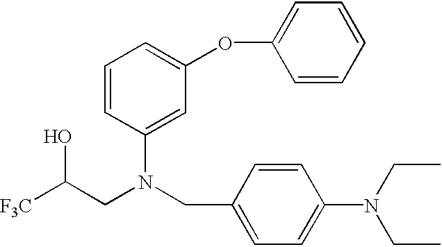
C(CN(CC1=CC=C(N(CC)CC)C=C1)C1=CC(OC2=CC=CC=C2)=CC=C1)([F3C])O
